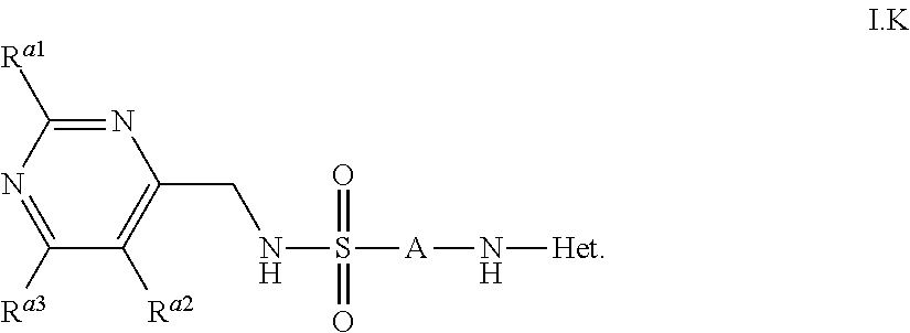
N1=C([Ra1])N=C([Ra3])C([Ra2])=C1CNS(=O)([A]N[Het])=O
